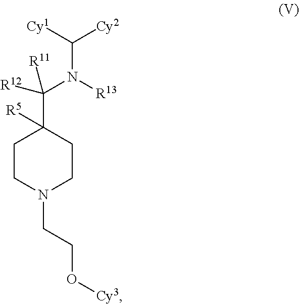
C1CN(CCO[Cy3])CCC1(C(N(C([Cy2])[Cy1])[R13])([R12])[R11])[R5]
